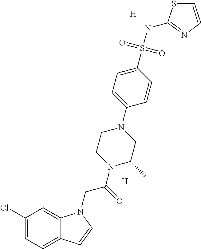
[H].C1(Cl)=CC=C2C(=C1)N(CC(=O)N1CCN(C3=CC=C(S(NC4=NC=CS4)(=O)=O)C=C3)CC1C)C=C2.[H]
